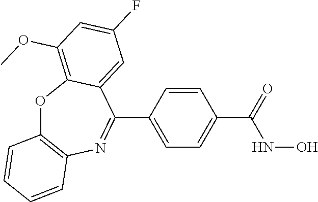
O1C2=C(N=C(C3=CC=C(C(=O)NO)C=C3)C3=CC(F)=CC(OC)=C13)C=CC=C2
